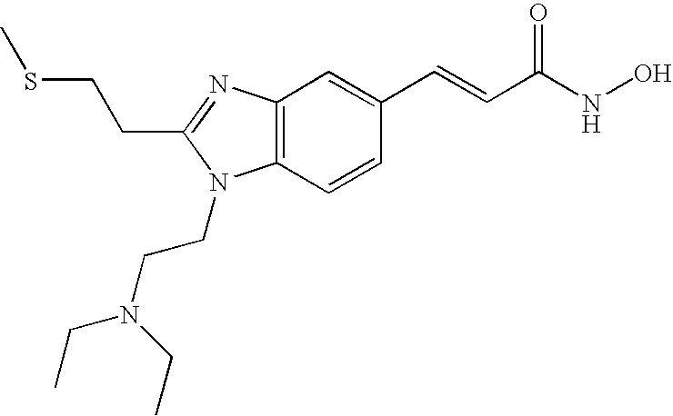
C12=C(N=C(CCSC)N1CCN(CC)CC)C=C(C=CC(NO)=O)C=C2
